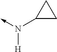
C-N(C1CC1)[H]
